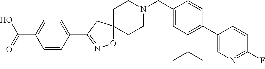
C(=O)(O)C1=CC=C(C2=NOC3(C2)CCN(CC2=CC(C(C)(C)C)=C(C4=CN=C(F)C=C4)C=C2)CC3)C=C1
